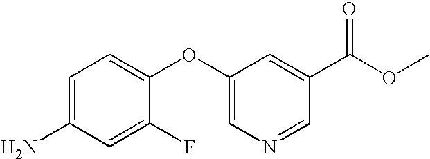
C1=C(F)C(OC2=CN=CC(C(OC)=O)=C2)=CC=C1N
